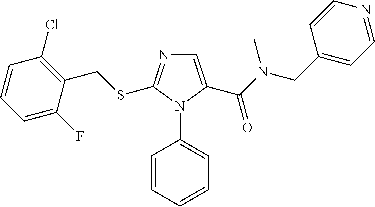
C1=C(C(N(CC2=CC=NC=C2)C)=O)N(C2=CC=CC=C2)C(SCC2=C(Cl)C=CC=C2F)=N1
